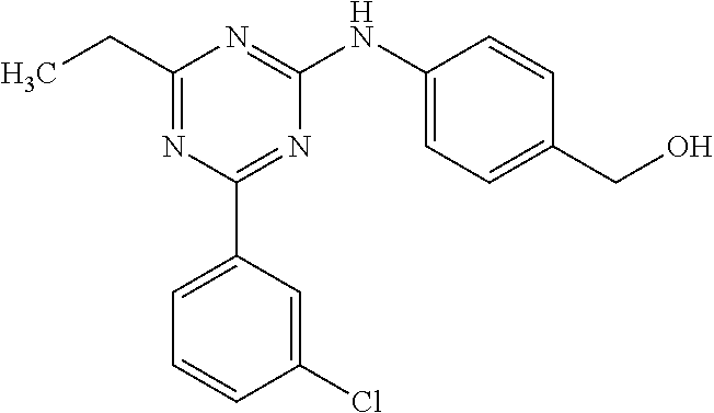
C1(Cl)=CC(C2=NC(NC3=CC=C(CO)C=C3)=NC(CC)=N2)=CC=C1
